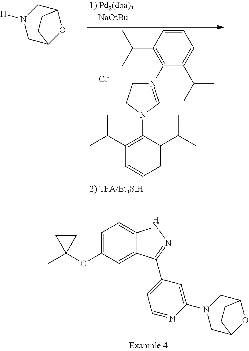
C(C1=C([N+]2=CN(C3=C(C(C)C)C=CC=C3C(C)C)CC2)C(C(C)C)=CC=C1)(C)C.[Cl-].[H]N1CC2OC(C1)CC2.C1=C(OC2(C)CC2)C=C2C(=C1)NN=C2C1=CC=NC(N2CC3OC(C2)CC3)=C1
